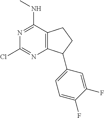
C12=C(C(NC)=NC(Cl)=N1)CCC2C1=CC=C(F)C(F)=C1
